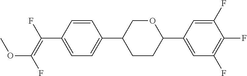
C1=CC(C(=C(F)OC)F)=CC=C1C1CCC(C2=CC(F)=C(F)C(F)=C2)OC1
